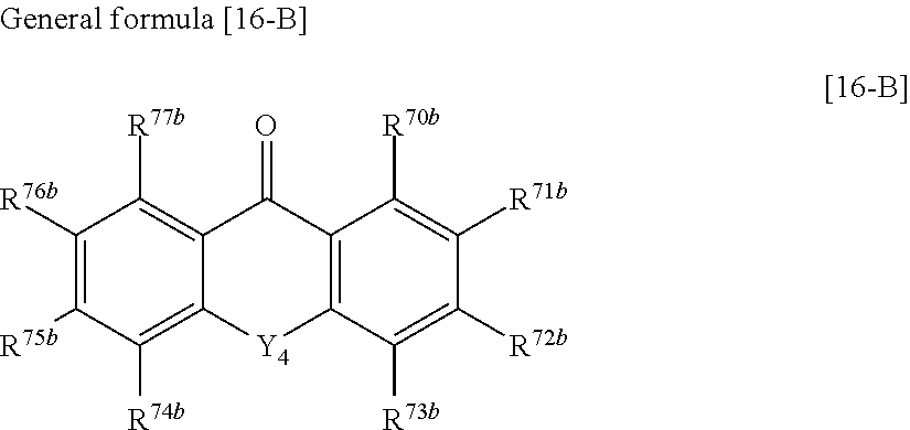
C1([R76b])=C([R75b])C([R74b])=C2C(=C1[R77b])C(=O)C1=C(C([R73b])=C([R72b])C([R71b])=C1[R70b])[Y4]2
